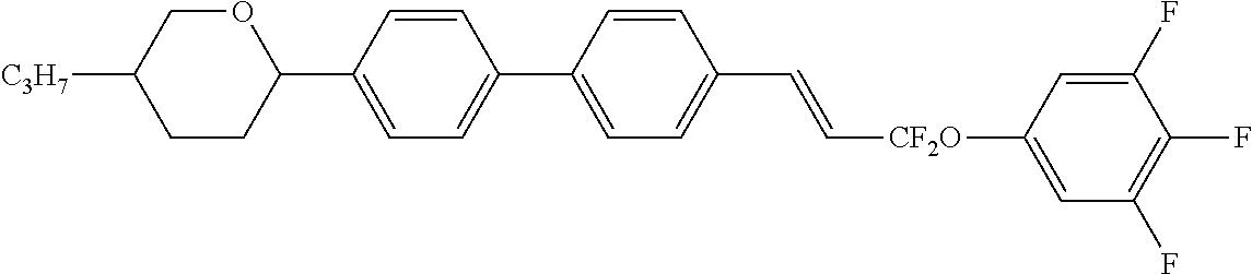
C1=CC(C2OCC([C3H7])CC2)=CC=C1C1=CC=C(C=C[CF2O]C2=CC(F)=C(F)C(F)=C2)C=C1
